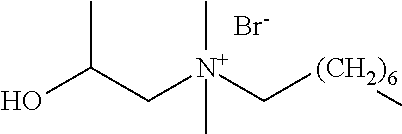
[N+](C[(CH2)6]C)(CC(O)C)(C)C.[Br-]
